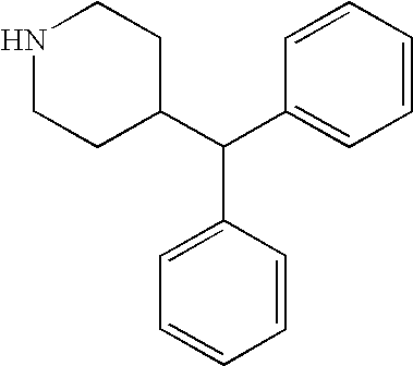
C(C1=CC=CC=C1)(C1=CC=CC=C1)C1CCNCC1
